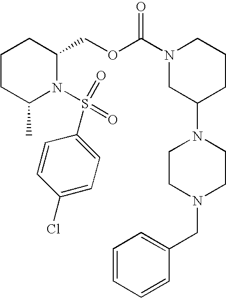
C1CC(C)N(S(=O)(=O)C2=CC=C(Cl)C=C2)C(COC(N2CC(N3CCN(CC4=CC=CC=C4)CC3)CCC2)=O)C1
